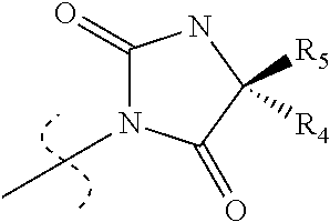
C1(=O)NC([R5])([R4])C(=O)N1CC
